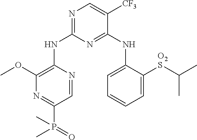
N1=C(NC2=C(OC)N=C(P(=O)(C)C)C=N2)N=C(NC2=CC=CC=C2[O2S]C(C)C)C([CF3])=C1
